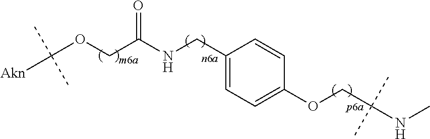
C(OCC(NCC1=CC=C(OCC(NC)(C)C)C=C1)=O)([Akn])(C)C
